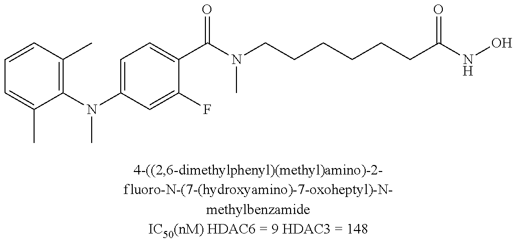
C1=CC(C)=C(N(C2=CC=C(C(N(CCCCCCC(NO)=O)C)=O)C(F)=C2)C)C(C)=C1
